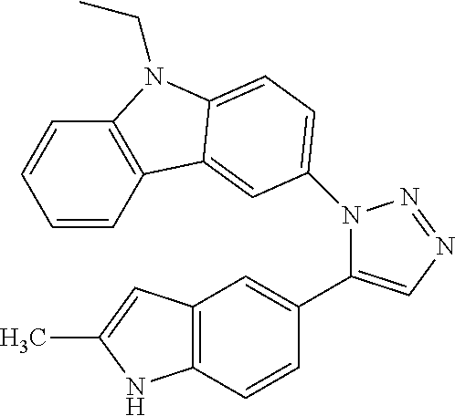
C1=CC2=C(C=C1)N(CC)C1=CC=C(N3C(C4=CC5=C(C=C4)NC(C)=C5)=CN=N3)C=C21
